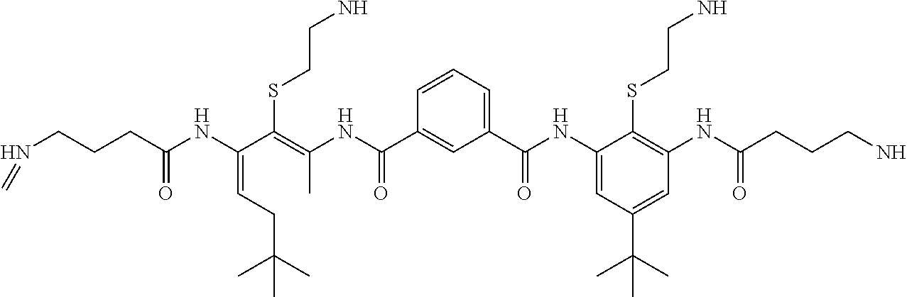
C(NC(=C(C(NC(CCCN=C)=O)=CCC(C)(C)C)SCCN)C)(=O)C1=CC(C(NC2=CC(C(C)(C)C)=CC(NC(CCCN)=O)=C2SCCN)=O)=CC=C1
